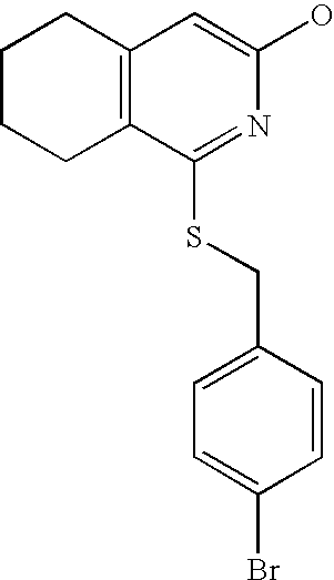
C1CCC2=C(C1)C=C(O)N=C2SCC1=CC=C(Br)C=C1
